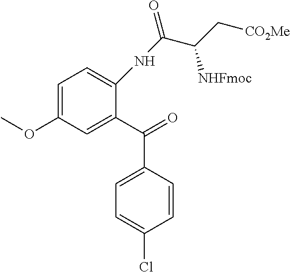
C1=C(OC)C=C(C(=O)C2=CC=C(Cl)C=C2)C(NC(=O)C(C[CO2Me])[NHFmoc])=C1
